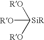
[RO]C([RO])[RO]
